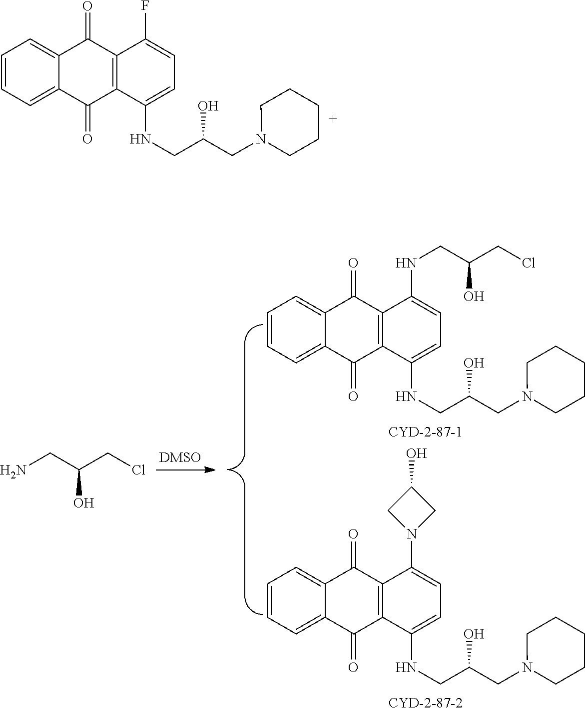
C1=CC=C2C(=C1)C(=O)C1=C(C2=O)C(NCC(CN2CCCCC2)O)=CC=C1F.C1=CC=C2C(=C1)C(=O)C1=C(C2=O)C(NCC(CN2CCCCC2)O)=CC=C1NCC(CCl)O.C1=CC=C2C(=C1)C(=O)C1=C(C2=O)C(NCC(CN2CCCCC2)O)=CC=C1N1CC(O)C1.NCC(CCl)O
